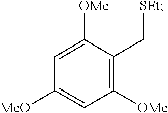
C1([MeO])=CC([OMe])=C(C[SEt])C([OMe])=C1
